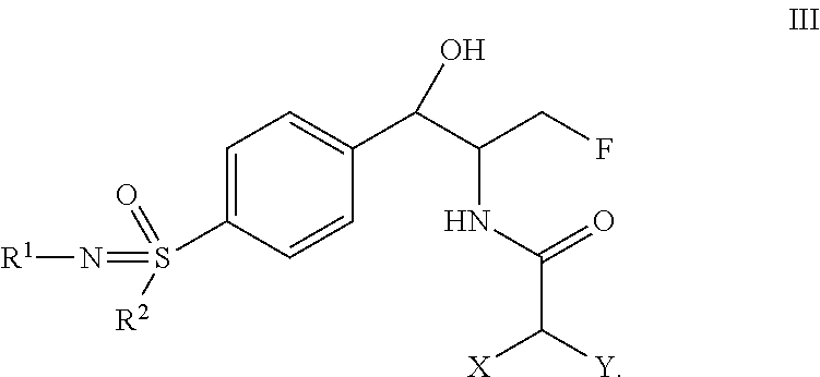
C1=C(S(=N[R1])(=O)[R2])C=CC(C(C(CF)NC(=O)C([Y])[X])O)=C1
